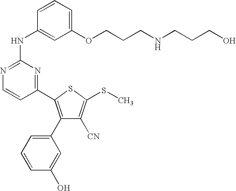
C1(C2=C(C3=CC=CC(O)=C3)C([CN])=C(SC)S2)=NC(NC2=CC(OCCCNCCCO)=CC=C2)=NC=C1
